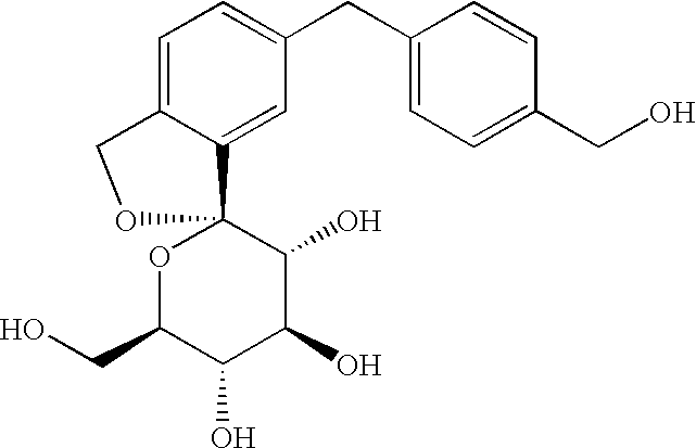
C1=C2C(=CC(CC3=CC=C(CO)C=C3)=C1)C1(OC(CO)C(O)C(O)C1O)OC2
